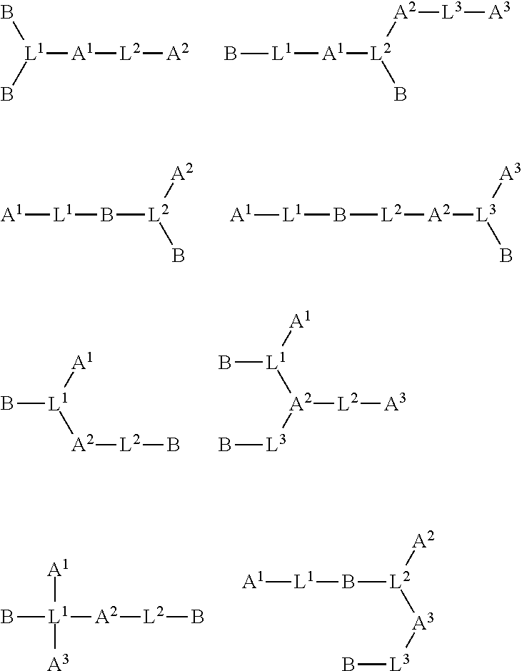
[A1]([L1](B)B)[L2][A2].B[L2]([A1][L1]B)[A2][L3][A3].B([L2]([A2])B)[L1][A1].[A2]([L3]([A3])B)[L2]B[L1][A1].B[L1]([A1])[A2][L2]B.[L2]([A2]([L1]([A1])B)[L3]B)[A3].[A3]([L2]([A2])B[L1][A1])[L3]B.B[L1]([A1])([A2][L2]B)[A3]
